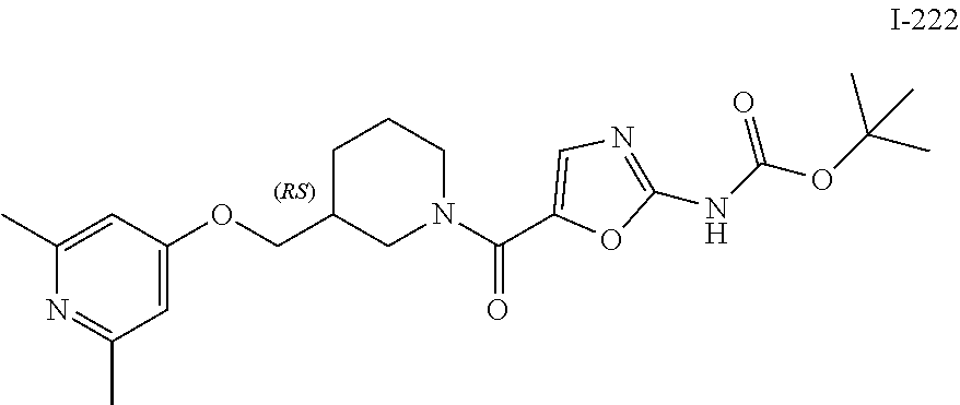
C1=C(OCC2CN(C(C3=CN=C(NC(OC(C)(C)C)=O)O3)=O)CCC2)C=C(C)N=C1C
